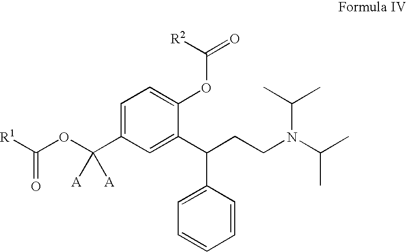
C1=C(C(OC([R1])=O)([A])[A])C=C(C(CCN(C(C)C)C(C)C)C2=CC=CC=C2)C(OC([R2])=O)=C1
